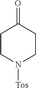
C1CN([Tos])CCC1=O
